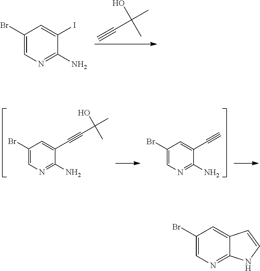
C1(Br)=CN=C(N)C(I)=C1.C#CC(C)(O)C.C1(Br)=CN=C(N)C(C#CC(C)(O)C)=C1.C1(Br)=CN=C(N)C(C#C)=C1.C1(Br)=CN=C2C(=C1)C=CN2
